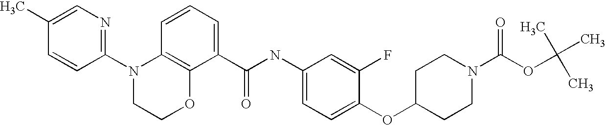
C1(N2CCOC3=C2C=CC=C3C(NC2=CC=C(OC3CCN(C(OC(C)(C)C)=O)CC3)C(F)=C2)=O)=NC=C(C)C=C1
